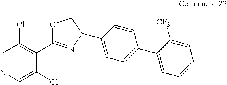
C1=NC=C(Cl)C(C2=NC(C3=CC=C(C4=CC=CC=C4[CF3])C=C3)CO2)=C1Cl
